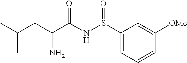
S(NC(C(CC(C)C)N)=O)(=O)C1=CC=CC([OMe])=C1
